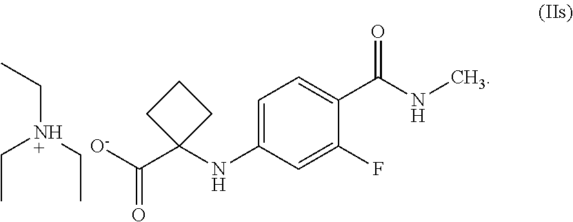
C1=C(NC2(C(=O)[O-])CCC2)C=C(F)C(C(=O)NC)=C1.CCN(CC)CC
